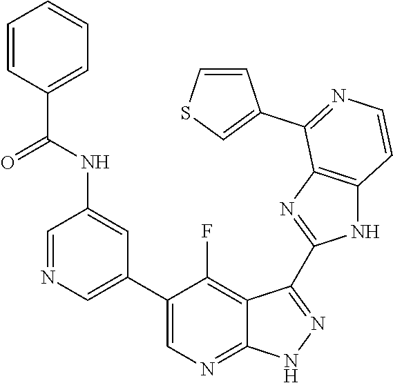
C1=NC=C(C2=CN=C3C(=C2F)C(C2=NC4=C(N2)C=CN=C4C2=CSC=C2)=N[N H]3)C=C1NC(C1=CC=CC=C1)=O
